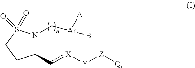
C1(c[X][Y][Z][Q])N(C[Ar]([A])B)S(=O)(=O)CC1
